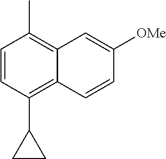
C1=CC(C2CC2)=C2C(=C1C)C=C([OMe])C=C2
